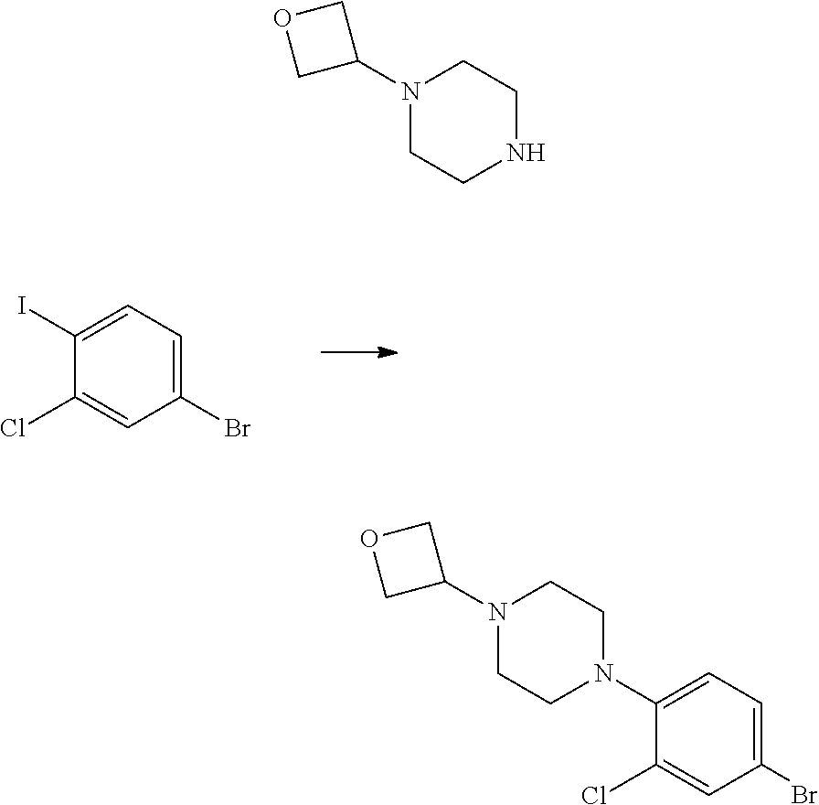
N1(C2COC2)CCNCC1.IC1=CC=C(Br)C=C1Cl.N1(C2COC2)CCN(C2=CC=C(Br)C=C2Cl)CC1
